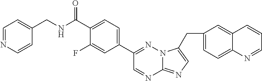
C1(CC2=CN=C3N=CC(C4=CC=C(C(=O)NCC5=CC=NC=C5)C(F)=C4)=NN32)=CC=C2C(=C1)C=CC=N2
